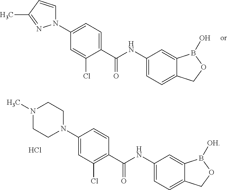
C1(NC(=O)C2=CC=C(N3C=CC(C)=N3)C=C2Cl)=CC=C2C(=C1)B(O)OC2.C1(NC(=O)C2=C(Cl)C=C(N3CCN(C)CC3)C=C2)=CC=C2C(=C1)B([OH])OC2.Cl
